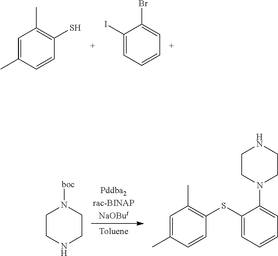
C1=C(C)C=CC(S)=C1C.C1(I)=CC=CC=C1Br.C1CNCCN1[boc].C1=C(C)C=CC(SC2=CC=CC=C2N2CCNCC2)=C1C
